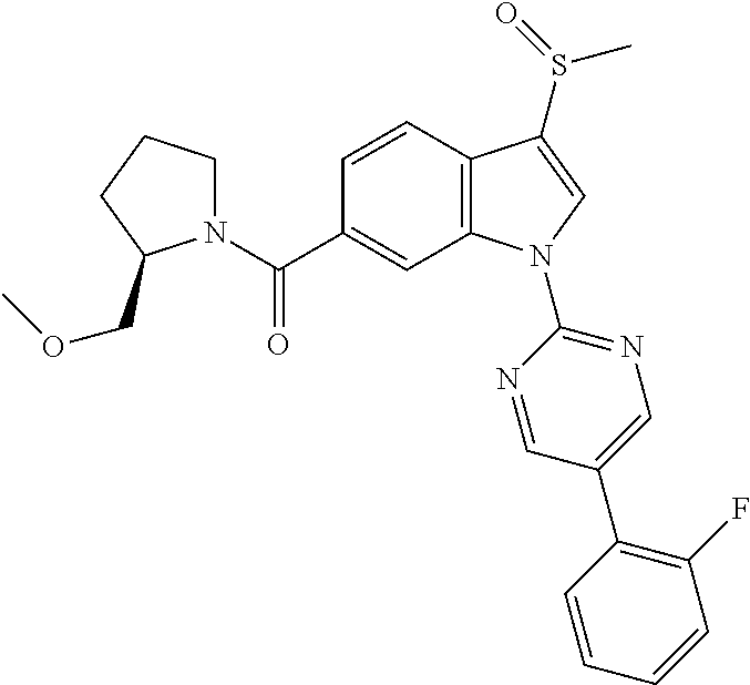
C(C1=CC2=C(C=C1)C(S(=O)C)=CN2C1=NC=C(C2=C(F)C=CC=C2)C=N1)(=O)N1CCCC1COC
